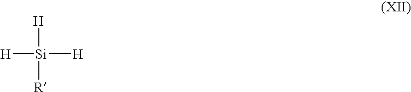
[H][Si]([H])([H])[R]
